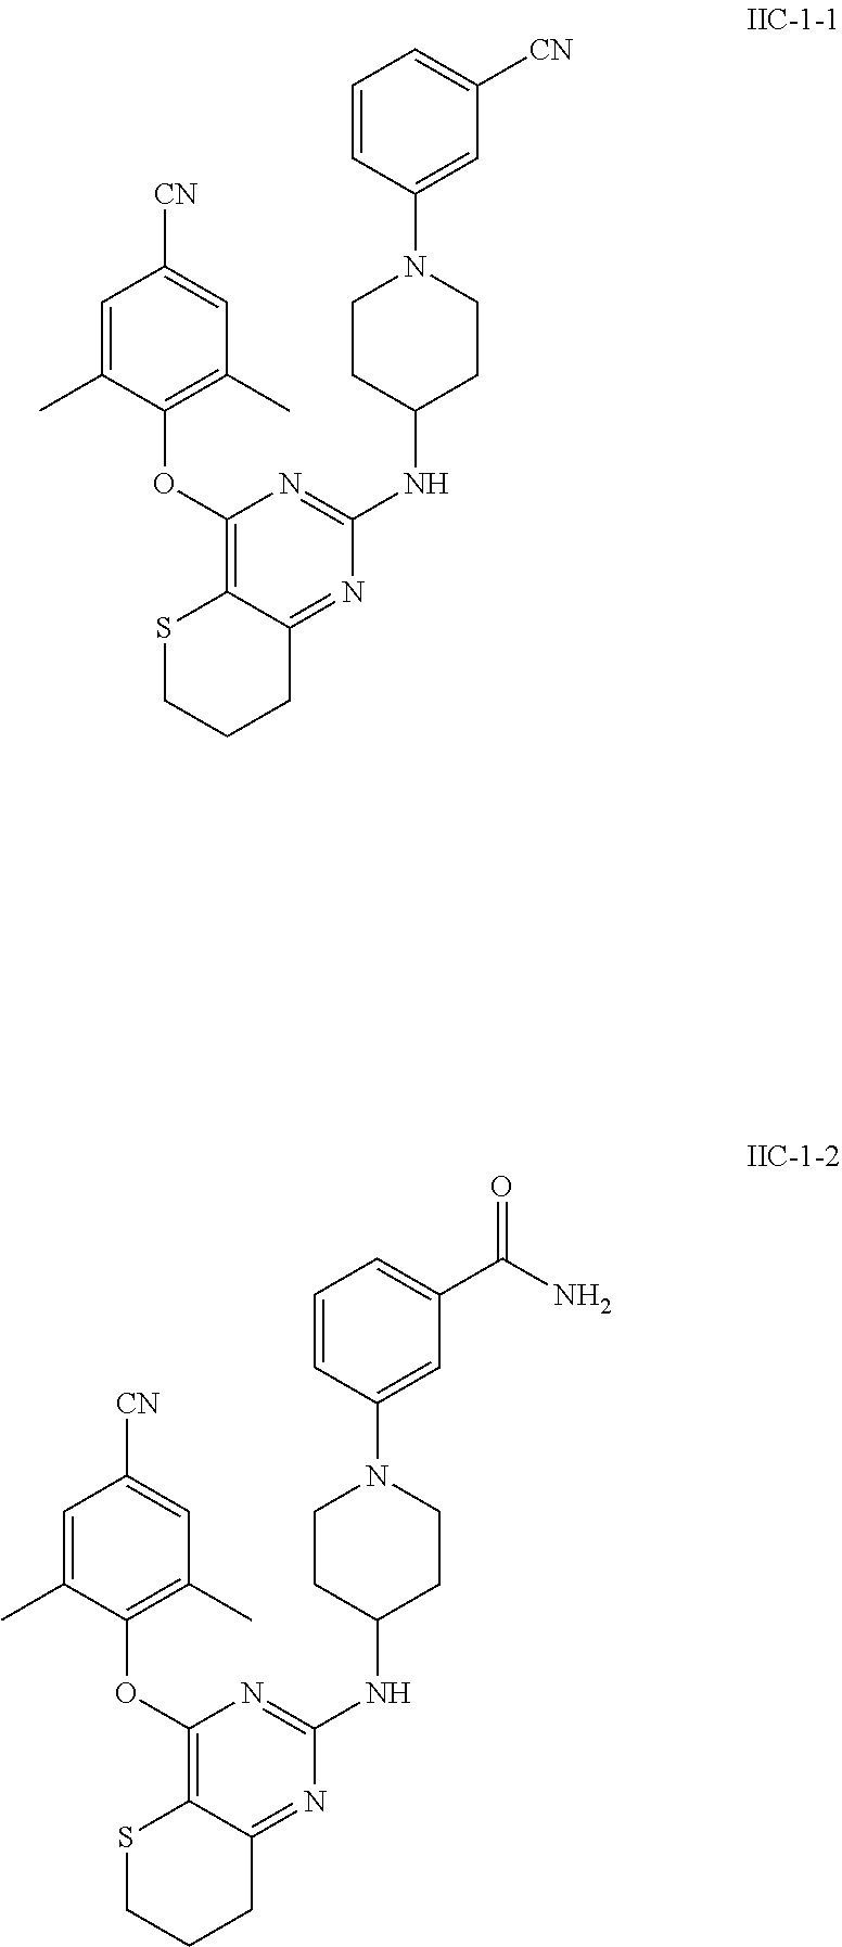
S1CCCC2=NC(NC3CCN(C4=CC([CN])=CC=C4)CC3)=NC(OC3=C(C)C=C([CN])C=C3C)=C12.S1CCCC2=NC(NC3CCN(C4=CC(C(N)=O)=CC=C4)CC3)=NC(OC3=C(C)C=C([CN])C=C3C)=C12
